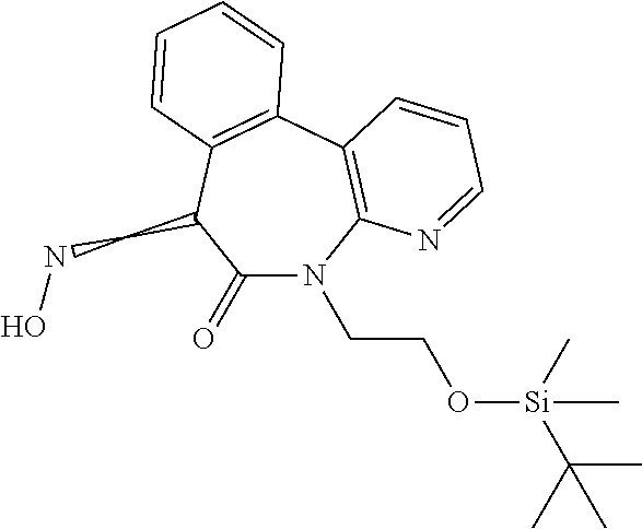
C1(=O)N(CCO[Si](C(C)(C)C)(C)C)C2=C(C3=C(C=CC=C3)C1CNO)C=CC=N2
